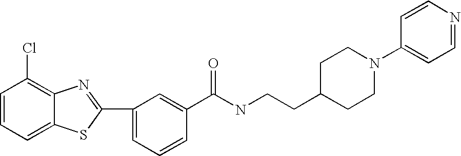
C1(C2=NC3=C(Cl)C=CC=C3S2)=CC=CC(C(NCCC2CCN(C3=CC=NC=C3)CC2)=O)=C1
